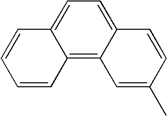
C12=C3C(=CC=C1C=CC=C2)C=CC(C)=C3
